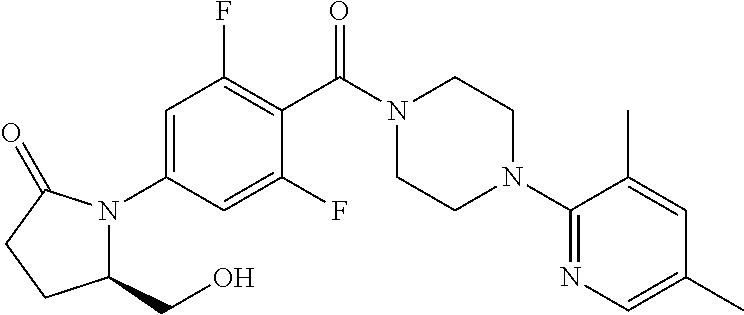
C1=C(N2C(CO)CCC2=O)C=C(F)C(C(N2CCN(C3=NC=C(C)C=C3C)CC2)=O)=C1F
